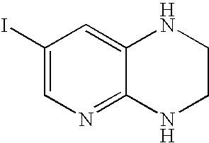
C1(I)=CN=C2C(=C1)NCCN2
